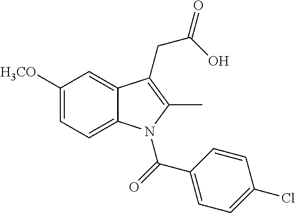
C1([H3CO])=CC=C2C(=C1)C(CC(O)=O)=C(C)N2C(C1=CC=C(Cl)C=C1)=O
